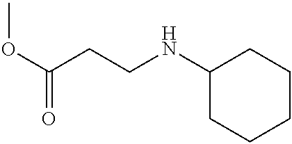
COC(=O)CCNC1CCCCC1
